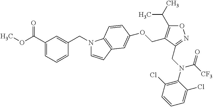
O(C(C1=CC=CC(CN2C=CC3=C2C=CC(OCC2=C(C(C)C)ON=C2CN(C2=C(Cl)C=CC=C2Cl)C([CF3])=O)=C3)=C1)=O)C
